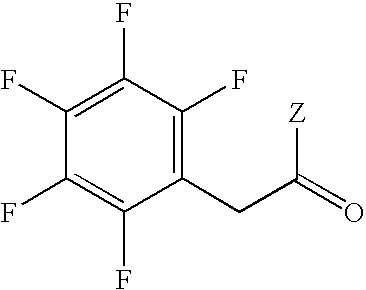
C1(F)=C(F)C(F)=C(CC(=O)[Z])C(F)=C1F
